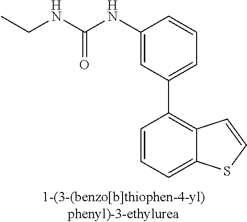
C1(NC(NCC)=O)=CC(C2=C3C(=CC=C2)SC=C3)=CC=C1
